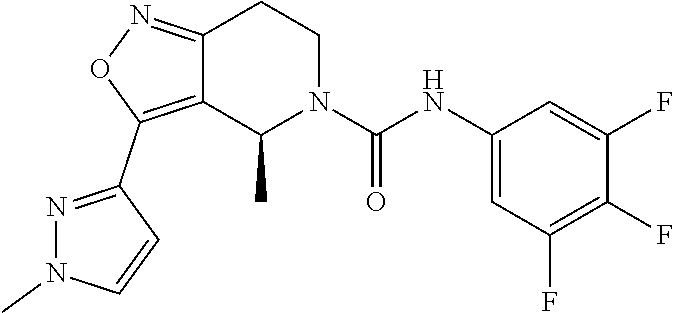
C12=NOC(C3=NN(C)C=C3)=C1C(C)N(C(NC1=CC(F)=C(F)C(F)=C1)=O)CC2
